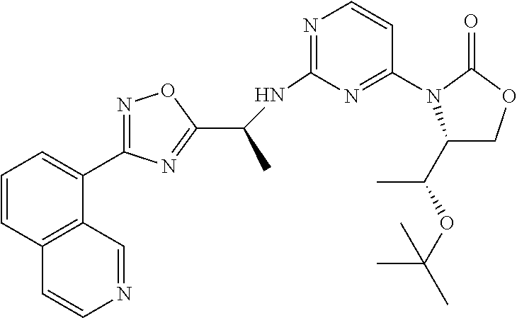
C1=CC2=C(C(C3=NOC(C(NC4=NC=CC(N5C(C(OC(C)(C)C)C)COC5=O)=N4)C)=N3)=C1)C=NC=C2
